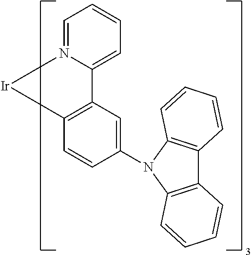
C1=CC=N2C(=C1)C1=C([Ir]2)C=CC(N2C3=C(C4=C2C=CC=C4)C=CC=C3)=C1
